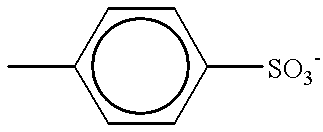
c1(C)ccc([SO3-])cc1
